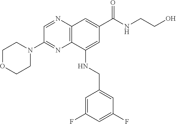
C1OCCN(C2=NC3=C(N=C2)C=C(C(NCCO)=O)C=C3NCC2=CC(F)=CC(F)=C2)C1
